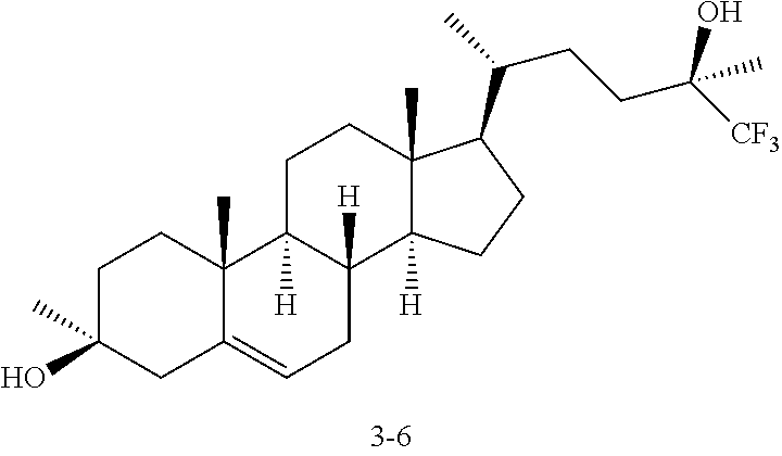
C1C(O)(C)CC2=CCC3([H])C([H])(C2(C)C1)CCC1(C)C3([H])CCC1C(CCC([CF3])(O)C)C
